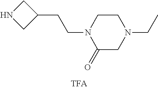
N1CC(CCN2C(=O)CN(CC)CC2)C1
